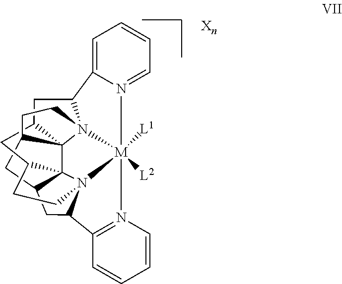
C12=CC=CC=N1[M]13([L1])([L2])N4=C(C5N16C17C89N3(C2CC8CC1CC6)CCC9CC7C5)C=CC=C4
